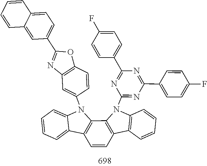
C12=CC=CC=C1N(C1=CC3=C(C=C1)OC(C1=CC=C4C(=C1)C=CC=C4)=N3)C1=C2C=CC2=C1N(C1=NC(C3=CC=C(F)C=C3)=NC(C3=CC=C(F)C=C3)=N1)C1=C2C=CC=C1
